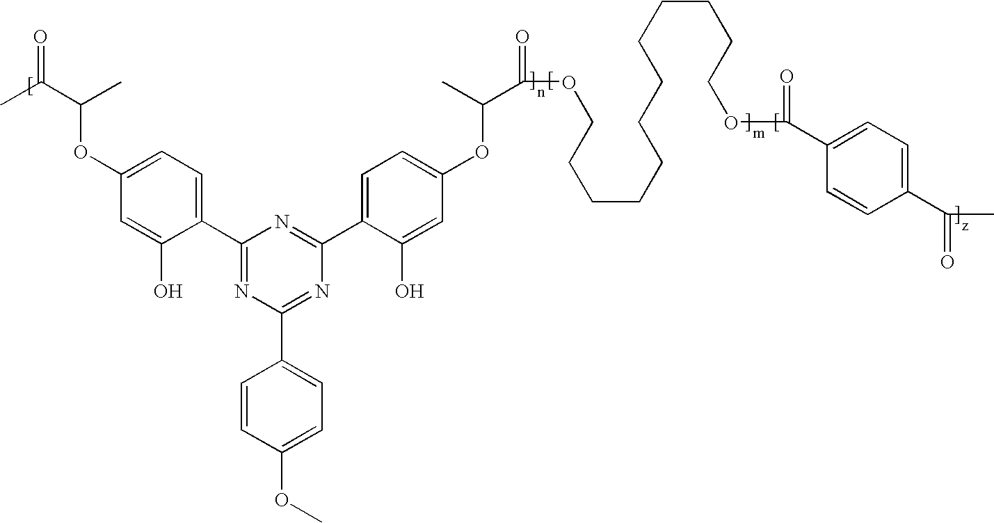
CC(=O)C(C)OC1=CC=C(C2=NC(C3=CC=C(OC)C=C3)=NC(C3=CC=C(OC(C(=O)OCCCCCCCCCCCCOC(=O)C4=CC=C(C(=O)C)C=C4)C)C=C3O)=N2)C(O)=C1
